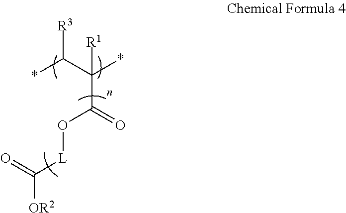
*C([R3])C(*)([R1])C(O[L]C([OR2])=O)=O
